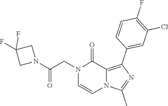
N1(CC(N2CC(F)(F)C2)=O)C=CN2C(=C(C3=CC(Cl)=C(F)C=C3)N=C2C)C1=O
